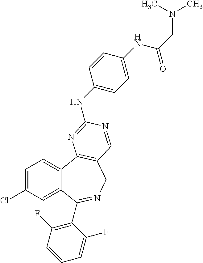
C1=C(Cl)C=C2C(=C1)C1=C(CN=C2C2=C(F)C=CC=C2F)C=NC(NC2=CC=C(NC(=O)CN(C)C)C=C2)=N1
